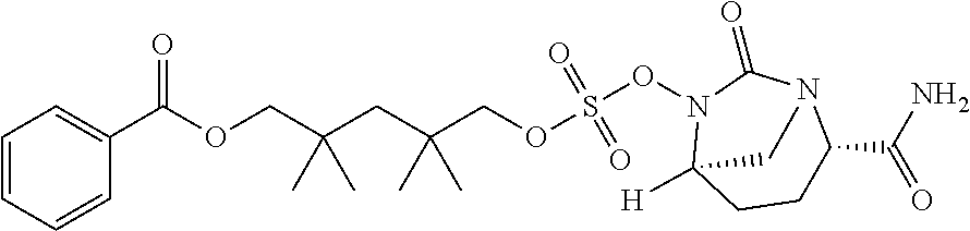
C1=C(C(OCC(CC(COS(=O)(=O)ON2C3([H])CCC(C(N)=O)N(C2=O)C3)(C)C)(C)C)=O)C=CC=C1
